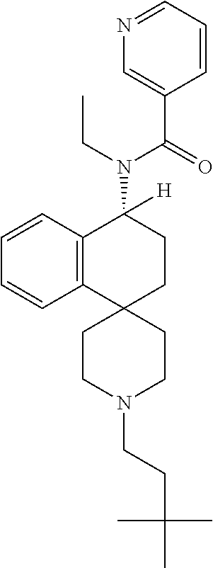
C12=C(C=CC=C1)C(N(C(C1=CN=CC=C1)=O)CC)([H])CCC21CCN(CCC(C)(C)C)CC1
